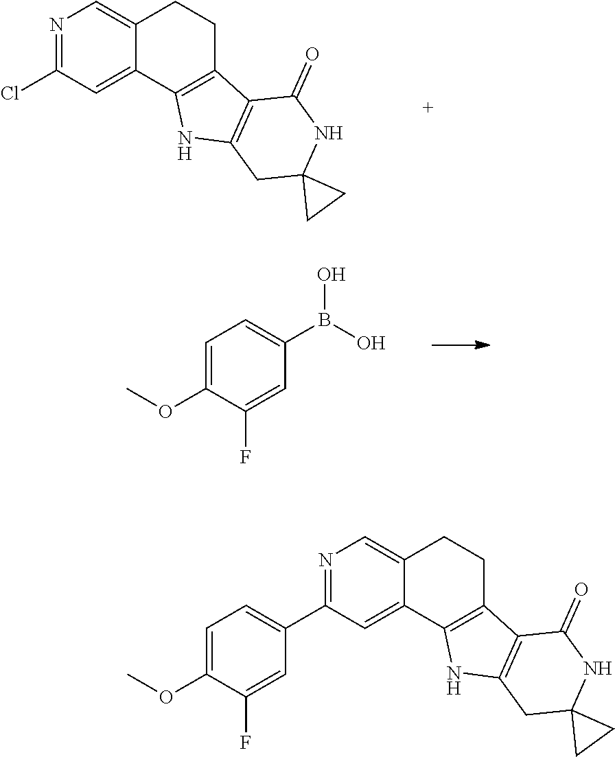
N1=C(Cl)C=C2C(=C1)CCC1=C2NC2=C1C(=O)NC1(C2)CC1.C1(OC)=CC=C(B(O)O)C=C1F.C1(OC)=CC=C(C2=NC=C3C(=C2)C2=C(CC3)C3=C(N2)CC2(NC3=O)CC2)C=C1F
